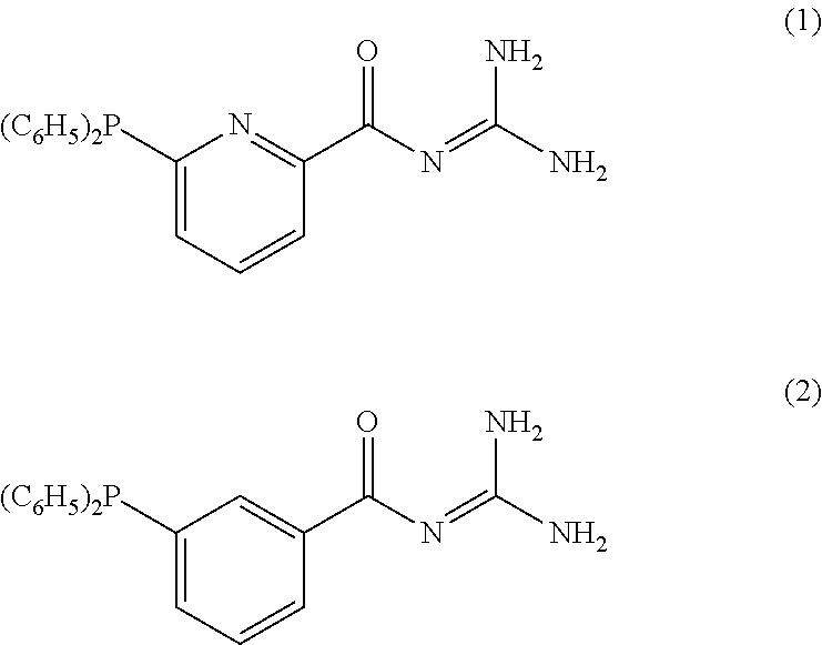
C1([(C6H5)2P])=CC=CC(C(N=C(N)N)=O)=N1.C1([(C6H5)2P])=CC=CC(C(N=C(N)N)=O)=C1
